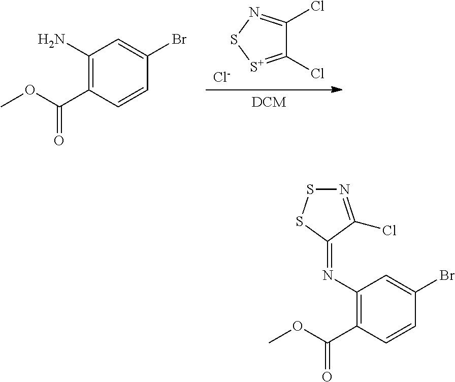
[Cl-].C1(Cl)=[S+]SN=C1Cl.[DCM].C1(C(=O)OC)=C(N)C=C(Br)C=C1.C1(C(=O)OC)=C(N=C2C(Cl)=NSS2)C=C(Br)C=C1
